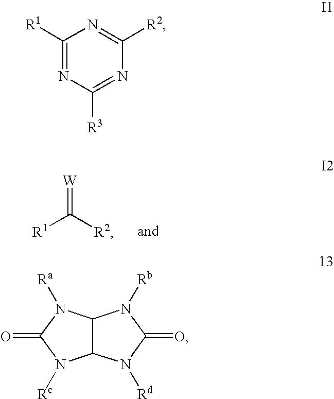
[R1]C([R2])=[W].C1([R1])=NC([R3])=NC([R2])=N1.C12C(N([Ra])C(=O)N1[Rc])N([Rb])C(=O)N2[Rd]
